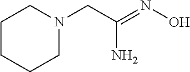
NC(=NO)CN1CCCCC1
